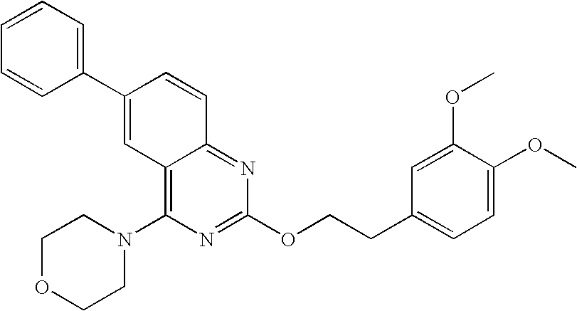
C1=CC=CC(C2=CC3=C(N4CCOCC4)N=C(OCCC4=CC=C(OC)C(OC)=C4)N=C3C=C2)=C1
